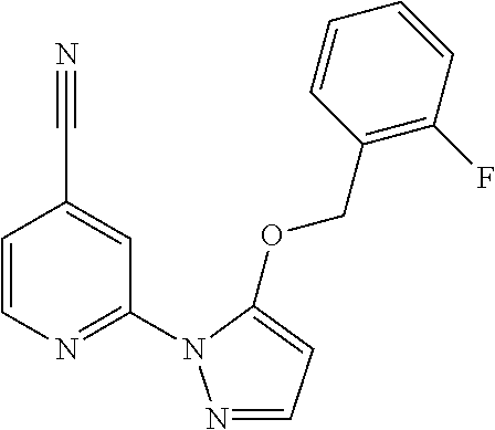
C1=CN=C(N2N=CC=C2OCC2=C(F)C=CC=C2)C=C1C#N
